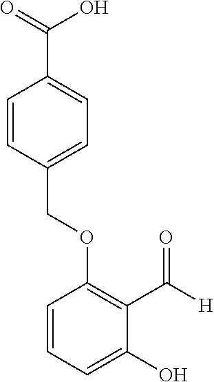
C1=CC(COC2=C(C([H])=O)C(O)=CC=C2)=CC=C1C(=O)O
